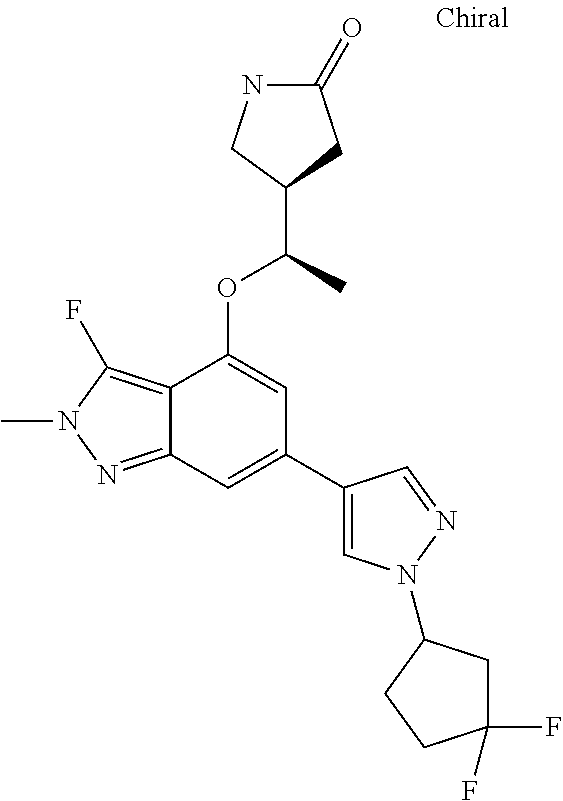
N1C(=O)CC(C(C)OC2=CC(C3=CN(C4CC(F)(F)CC4)N=C3)=CC3=NN(C)C(F)=C23)C1
